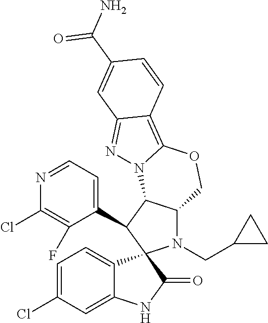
N1=CC=C(C2C3C(N(CC4CC4)C24C2=CC=C(Cl)C=C2NC4=O)COC2=C4C(=NN32)C=C(C(N)=O)C=C4)C(F)=C1Cl
